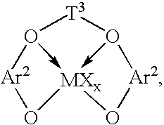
[T3]1O2->[MXx]3(-O1[Ar2]O3)O[Ar2]2
